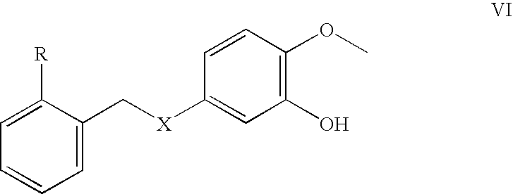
C1=CC=C(C[X]C2=CC(O)=C(OC)C=C2)C([R])=C1
